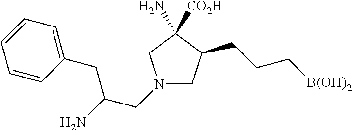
N1(CC(CC2=CC=CC=C2)N)CC(CCC[B(OH)2])C([CO2H])(N)C1
